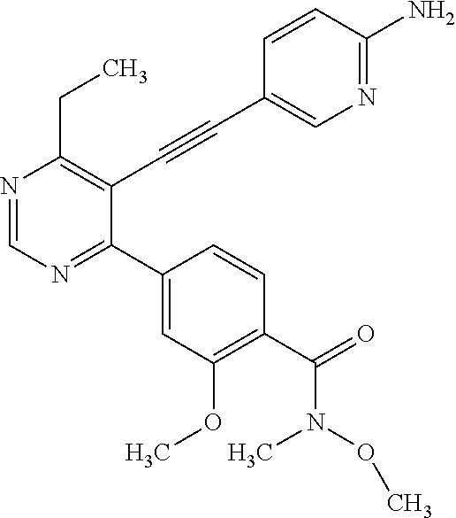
N1=CN=C(C2=CC(OC)=C(C(N(C)OC)=O)C=C2)C(C#CC2=CN=C(N)C=C2)=C1CC
